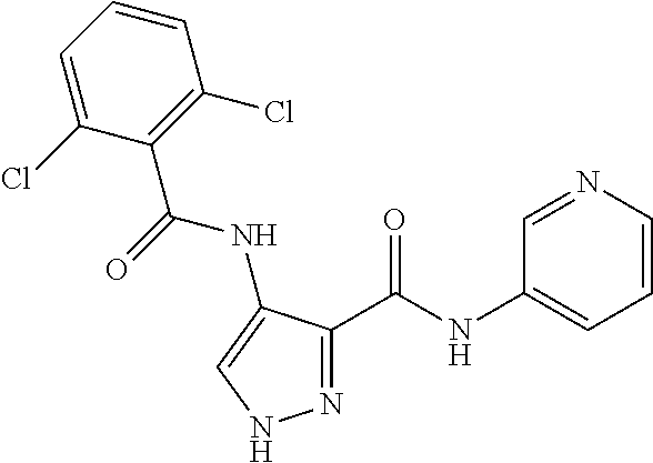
N1=C(C(NC2=CC=CN=C2)=O)C(NC(C2=C(Cl)C=CC=C2Cl)=O)=CN1
